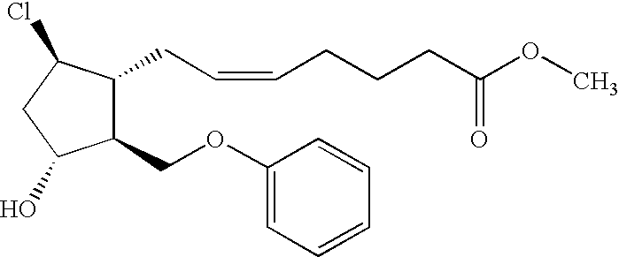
C1(OCC2C(CC=CCCCC(OC)=O)C(Cl)CC2O)=CC=CC=C1
